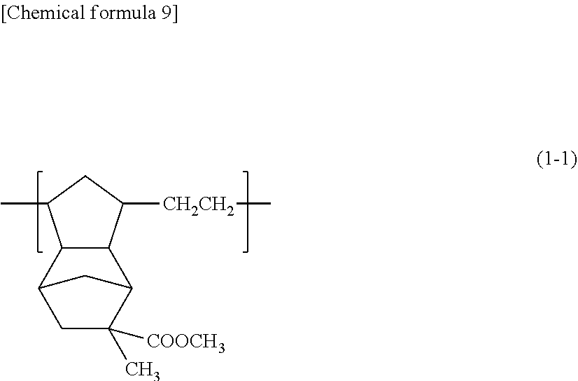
C1([CH2CH2]C)CC(C)C2C1C1C(C)([COOCH3])CC2C1
